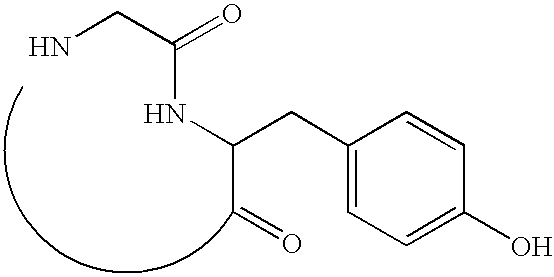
NCC(=O)NC(C=O)CC1=CC=C(O)C=C1
